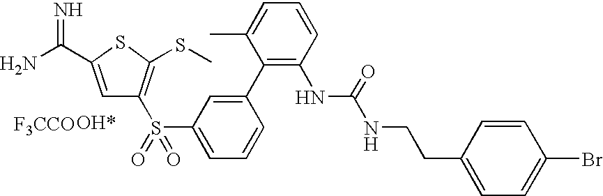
C1=C(S(C2=C(SC)SC(C(N)=N)=C2)(=O)=O)C=C(C2=C(NC(NCCC3=CC=C(Br)C=C3)=O)C=CC=C2C)C=C1.[F3CCO]
